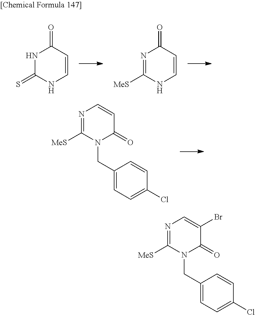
C1=CC(=O)NC(=S)N1.C1=CC(=O)N=C([MeS])N1.C1(=O)C=CN=C([MeS])N1CC1=CC=C(Cl)C=C1.C1(=O)C(Br)=CN=C([MeS])N1CC1=CC=C(Cl)C=C1
